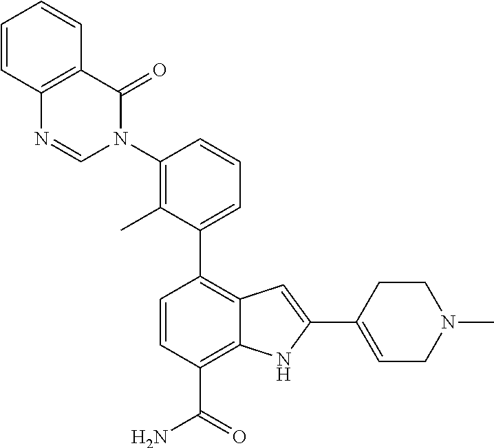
C1(C2=C3C(=C(C(=O)N)C=C2)NC(C2=CCN(C)CC2)=C3)=CC=CC(N2C(=O)C3=C(N=C2)C=CC=C3)=C1C
